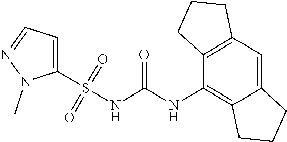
S(NC(=O)NC1=C2C(=CC3=C1CCC3)CCC2)(=O)(=O)C1=CC=NN1C
